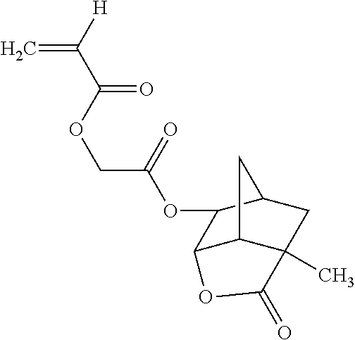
[H]C(C(OCC(=O)OC1C2CC3(C)C(C2)C1OC3=O)=O)=C
